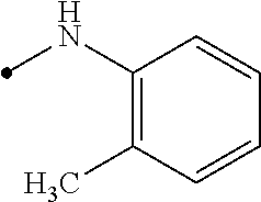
C1(NC)=C(C)C=CC=C1
